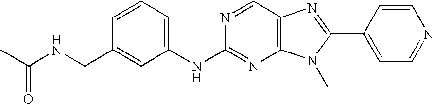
C1=CC=C(NC2=NC3=C(C=N2)N=C(C2=CC=NC=C2)N3C)C=C1CNC(C)=O
